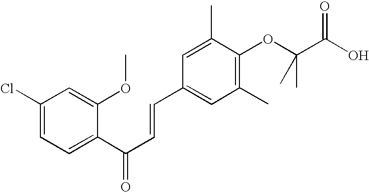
C1(Cl)=CC=C(C(C=CC2=CC(C)=C(OC(C(O)=O)(C)C)C(C)=C2)=O)C(OC)=C1
